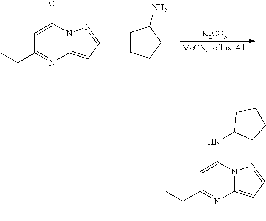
[K2CO3].C1=C(Cl)N2C(=CC=N2)N=C1C(C)C.C1CCCC1N.C1=C(NC2CCCC2)N2C(=CC=N2)N=C1C(C)C
